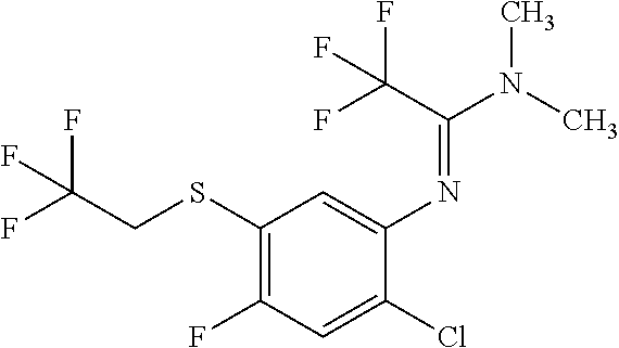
C1(SCC(F)(F)F)=C(F)C=C(Cl)C(N=C(N(C)C)C(F)(F)F)=C1
